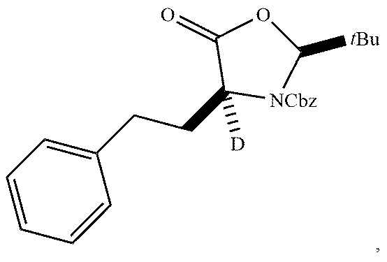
C1=CC=C(CCC2([D])[NCbz]C([tBu])OC2=O)C=C1
